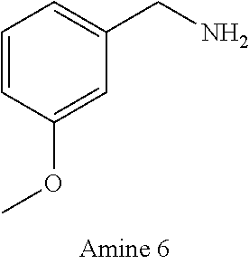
O(C1=CC(CN)=CC=C1)C
